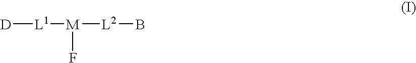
[D][L1][M](F)[L2]B
